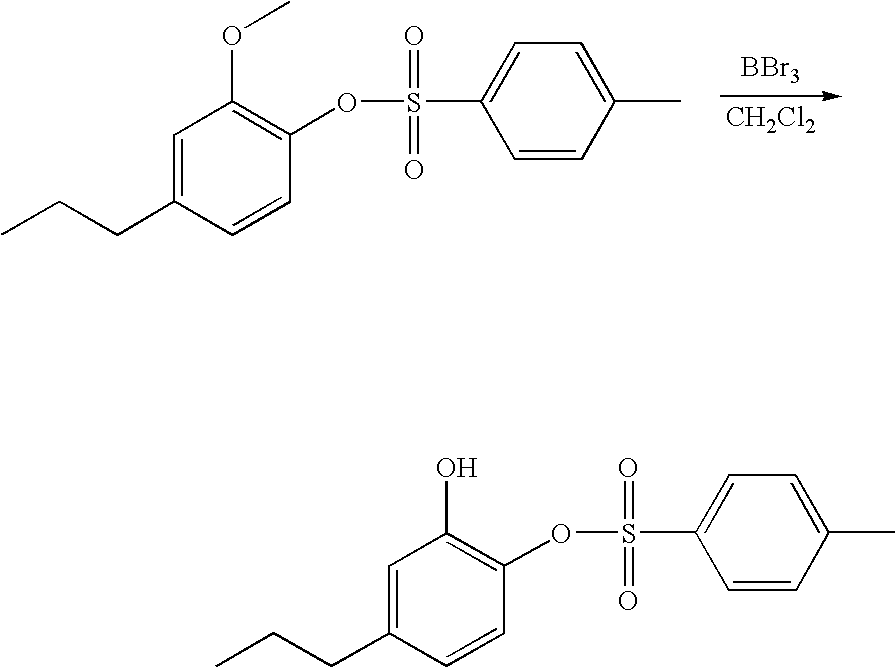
[BBr3].[CH2Cl2].C1=C(CCC)C=CC(OS(C2=CC=C(C)C=C2)(=O)=O)=C1OC.C1=C(CCC)C=CC(OS(C2=CC=C(C)C=C2)(=O)=O)=C1O
